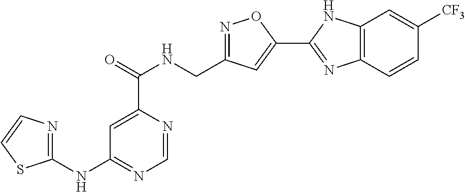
C1=NC(C(=O)NCC2=NOC(C3=NC4=C(N3)C=C([CF3])C=C4)=C2)=CC(NC2=NC=CS2)=N1
